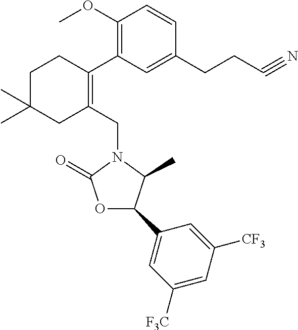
C1(OC)=C(C2=C(CN3C(=O)OC(C4=CC([F3C])=CC([CF3])=C4)C3C)CC(C)(C)CC2)C=C(CCC#N)C=C1
